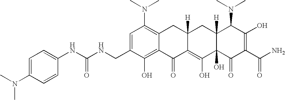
C1=C(CNC(NC2=CC=C(N(C)C)C=C2)=O)C(O)=C2C(=C1N(C)C)CC1([H])C(=C(O)C3(O)C([H])(C1)C(N(C)C)C(O)=C(C(N)=O)C3=O)C2=O
